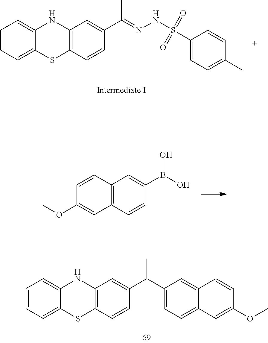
C1=CC=C2C(=C1)NC1=C(S2)C=CC(C(=NNS(=O)(=O)C2=CC=C(C)C=C2)C)=C1.C1(B(O)O)=CC2=C(C=C1)C=C(OC)C=C2.C1=CC=C2C(=C1)NC1=C(S2)C=CC(C(C2=CC=C3C(=C2)C=CC(OC)=C3)C)=C1
